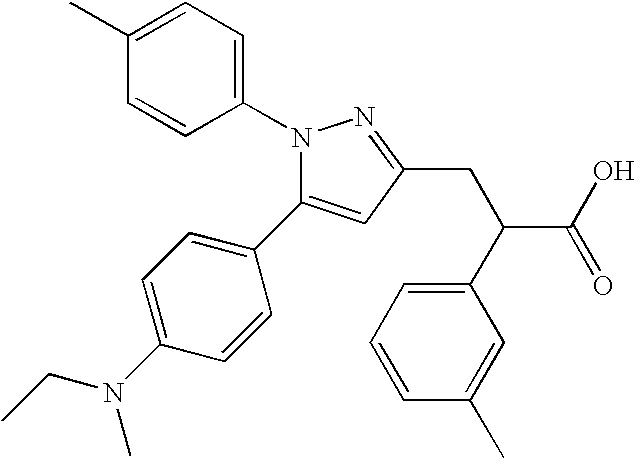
N1(C2=CC=C(C)C=C2)N=C(CC(C(O)=O)C2=CC=CC(C)=C2)C=C1C1=CC=C(N(C)CC)C=C1
